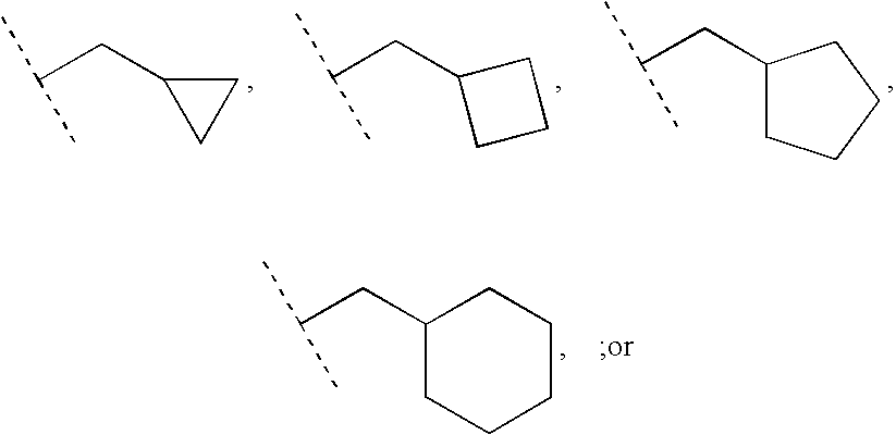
C(CC1CC1)(C)C.C(CC1CCC1)(C)C.C(CC1CCCC1)(C)C.C(CC1CCCCC1)(C)C
